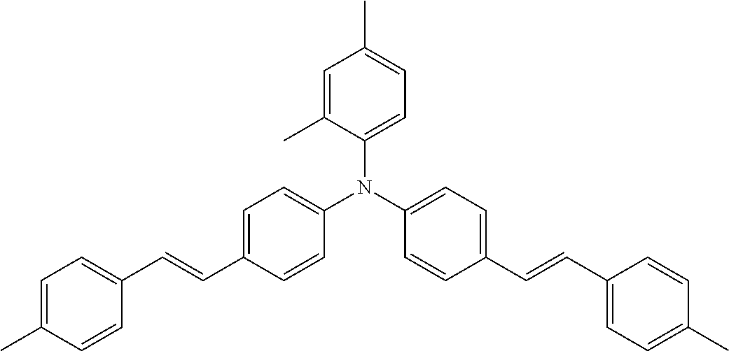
C1(C=CC2=CC=C(N(C3=CC=C(C=CC4=CC=C(C)C=C4)C=C3)C3=CC=C(C)C=C3C)C=C2)=CC=C(C)C=C1
